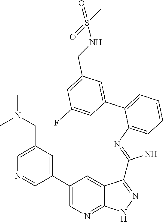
C1=C(CN(C)C)C=C(C2=CN=C3C(=C2)C(C2=NC4=C(N2)C=CC=C4C2=CC(CNS(=O)(C)=O)=CC(F)=C2)=NN3)C=N1
